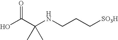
OC(C(NCCC[SO3H])(C)C)=O
